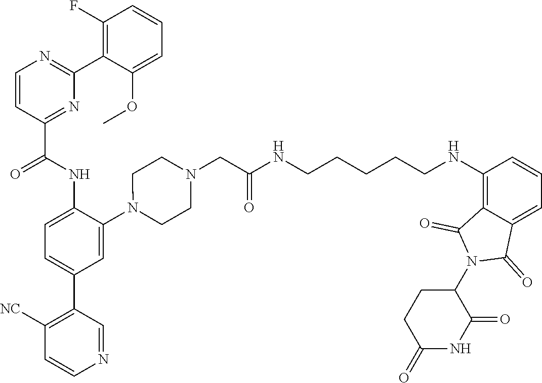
C1=CC(C(NC2=CC=C(C3=C([NC])C=CN=C3)C=C2N2CCN(CC(NCCCCCNC3=C4C(=CC=C3)C(=O)N(C3C(=O)NC(=O)CC3)C4=O)=O)CC2)=O)=NC(C2=C(F)C=CC=C2OC)=N1
